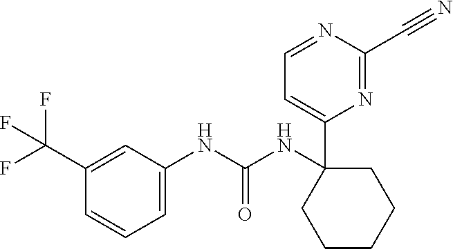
C1=C(C(F)(F)F)C=CC=C1NC(NC1(C2=CC=NC(C#N)=N2)CCCCC1)=O
